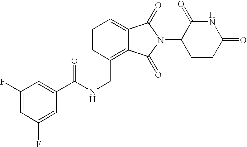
C(C1=C2C(=CC=C1)C(=O)N(C1CCC(=O)NC1=O)C2=O)NC(C1=CC(F)=CC(F)=C1)=O
